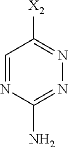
C1=NC(N)=NN=C1[X2]
